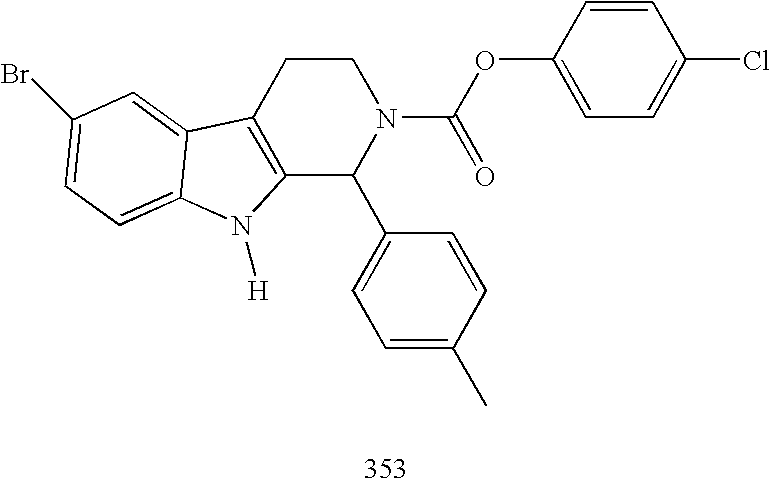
C12=C(CCN(C(OC3=CC=C(Cl)C=C3)=O)C1C1=CC=C(C)C=C1)C1=CC(Br)=CC=C1N2[H]
